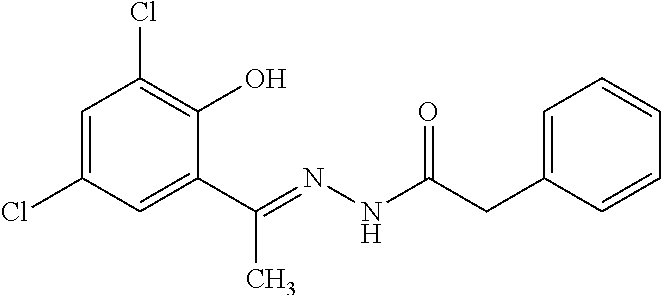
C1=C(Cl)C=C(C(=NNC(CC2=CC=CC=C2)=O)C)C(O)=C1Cl
